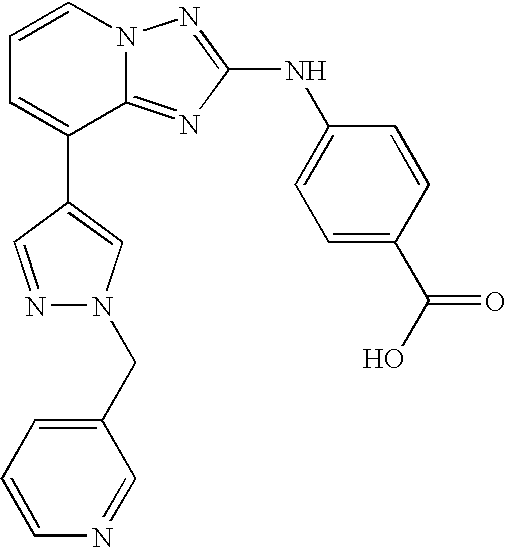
C1=CN2C(=NC(NC3=CC=C(C(O)=O)C=C3)=N2)C(C2=CN(CC3=CC=CN=C3)N=C2)=C1
